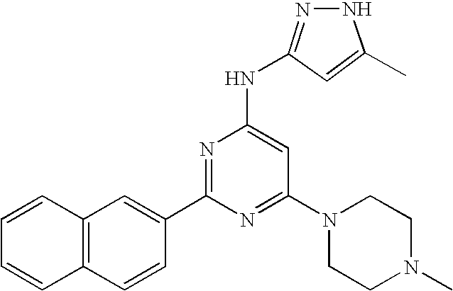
C1(C2=NC(NC3=NNC(C)=C3)=CC(N3CCN(C)CC3)=N2)=CC2=C(C=C1)C=CC=C2
